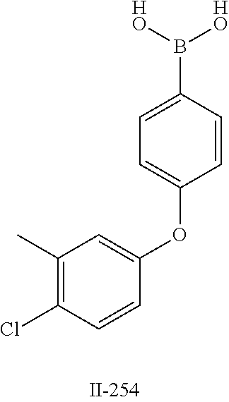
C1(C)=C(Cl)C=CC(OC2=CC=C(B([HO])[HO])C=C2)=C1
